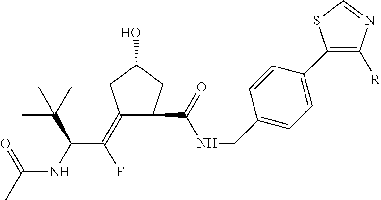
C1(=C(C(NC(C)=O)C(C)(C)C)F)CC(O)CC1C(NCC1=CC=C(C2=C([R])N=CS2)C=C1)=O
